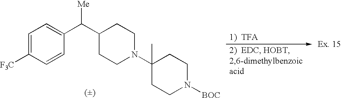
C1=C([F3C])C=CC(C(C2CCN(C3(C)CCN([BOC])CC3)CC2)[Me])=C1
